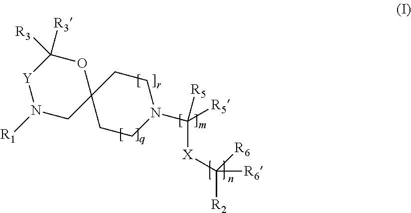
N1([R1])CC2(OC([R3])([R3])[Y]1)CCN(C([X]C([R2])([R6])[R6])([R5])[R5])CC2
